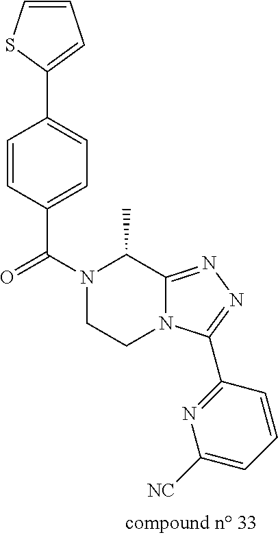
C1=CSC(C2=CC=C(C(=O)N3CCN4C(=NN=C4C4=NC([NC])=CC=C4)C3C)C=C2)=C1
